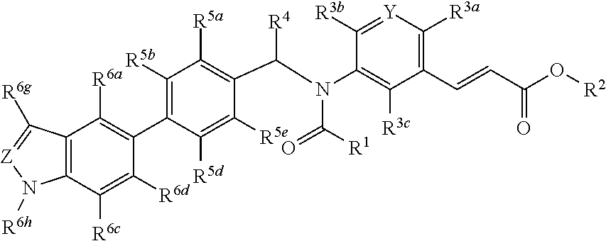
C1([R5b])=C(C2=C([R6a])C3=C(C([R6c])=C2[R6d])N([R6h])[Z]=C3[R6g])C([R5d])=C([R5e])C(C(N(C(=O)[R1])C2=C([R3c])C(C=CC(O[R2])=O)=C([R3a])[Y]=C2[R3b])[R4])=C1[R5a]
